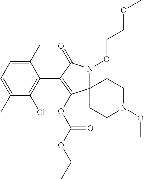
C1(C)=CC=C(C)C(Cl)=C1C1=C(OC(OCC)=O)C2(N(OCCOC)C1=O)CCN(OC)CC2
